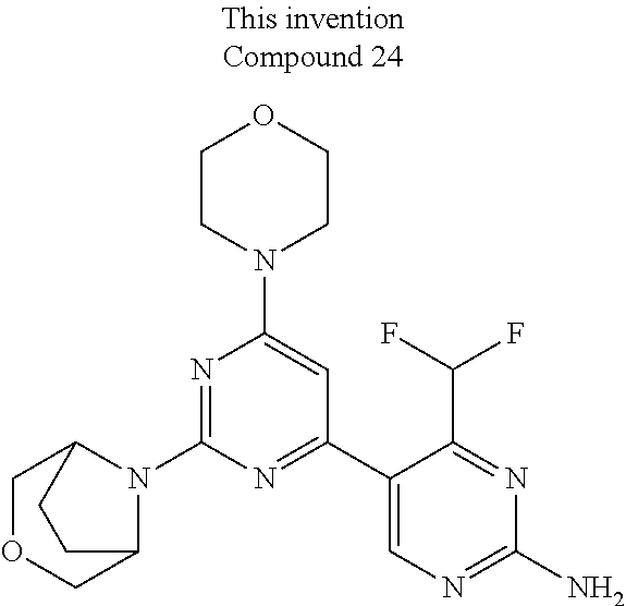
N1=C(N2C3COCC2CC3)N=C(C2=CN=C(N)N=C2C(F)F)C=C1N1CCOCC1
